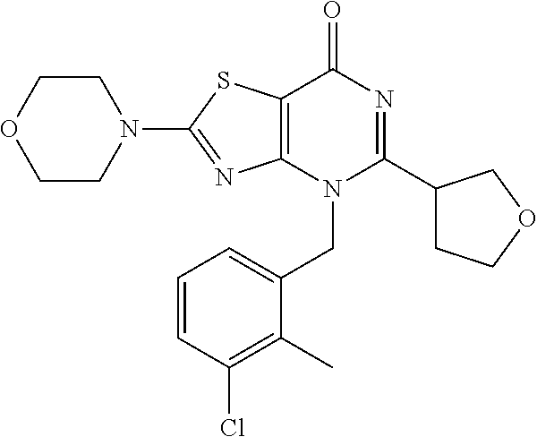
C12=C(N(CC3=CC=CC(Cl)=C3C)C(C3CCOC3)=NC1=O)N=C(N1CCOCC1)S2
